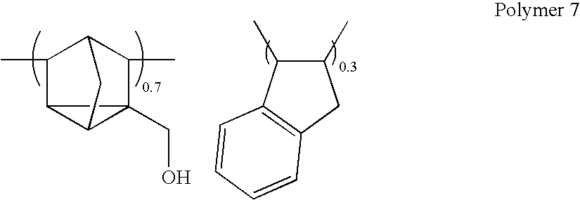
C12C3(CO)C1CC(C3C)C2C.C1(C)C(C)C2=C(C1)C=CC=C2
